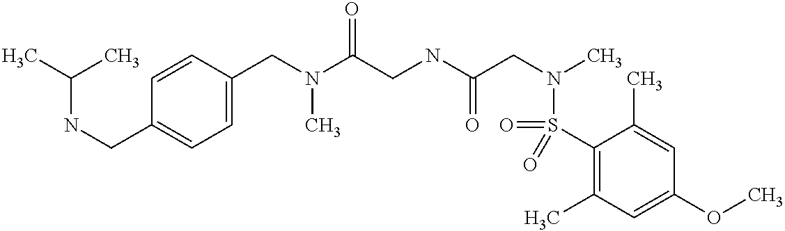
C(C1=CC=C(CN(C(CNC(CN(C)S(C2=C(C)C=C(OC)C=C2C)(=O)=O)=O)=O)C)C=C1)NC(C)C
